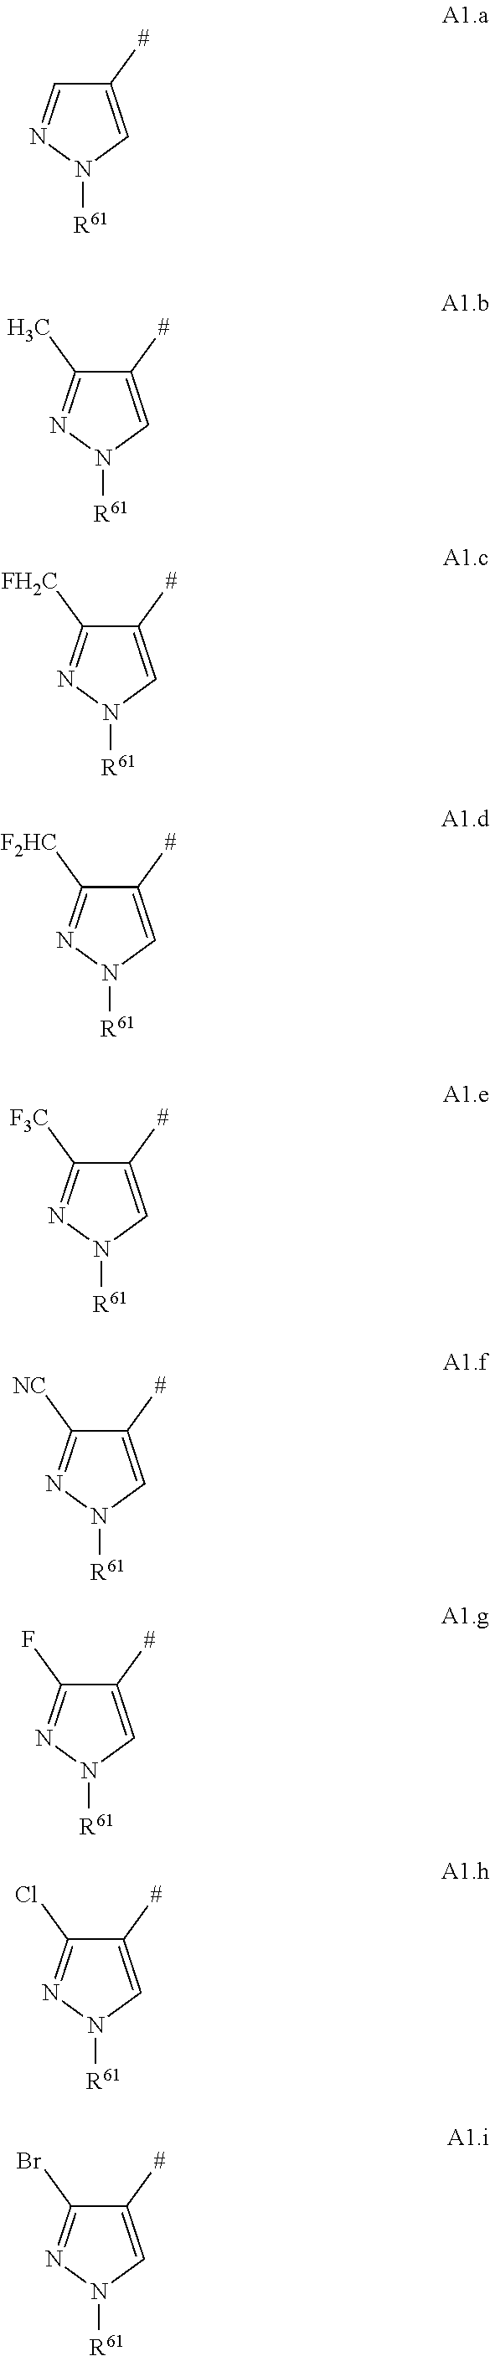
C1([#])=CN([R61])N=C1.C1([#])=CN([R61])N=C1C.C1([#])=CN([R61])N=C1[FH2C].C1([#])=CN([R61])N=C1[F2HC].C1([#])=CN([R61])N=C1[F3C].C1([#])=CN([R61])N=C1[NC].C1([#])=CN([R61])N=C1F.C1([#])=CN([R61])N=C1Cl.C1([#])=CN([R61])N=C1Br
